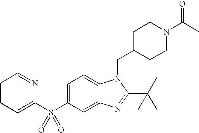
C12=CC(S(C3=CC=CC=N3)(=O)=O)=CC=C1N(CC1CCN(C(C)=O)CC1)C(C(C)(C)C)=N2
